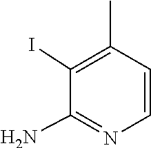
C1(I)=C(C)C=CN=C1N
